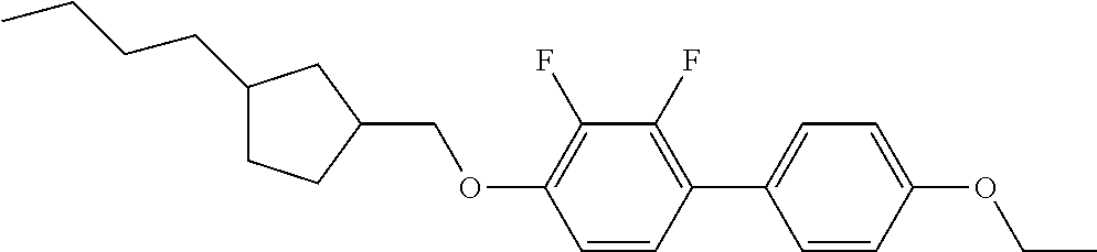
C1(CCCC)CCC(COC2=C(F)C(F)=C(C3=CC=C(OCC)C=C3)C=C2)C1
